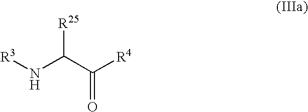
[R3]NC(C([R4])=O)[R25]
